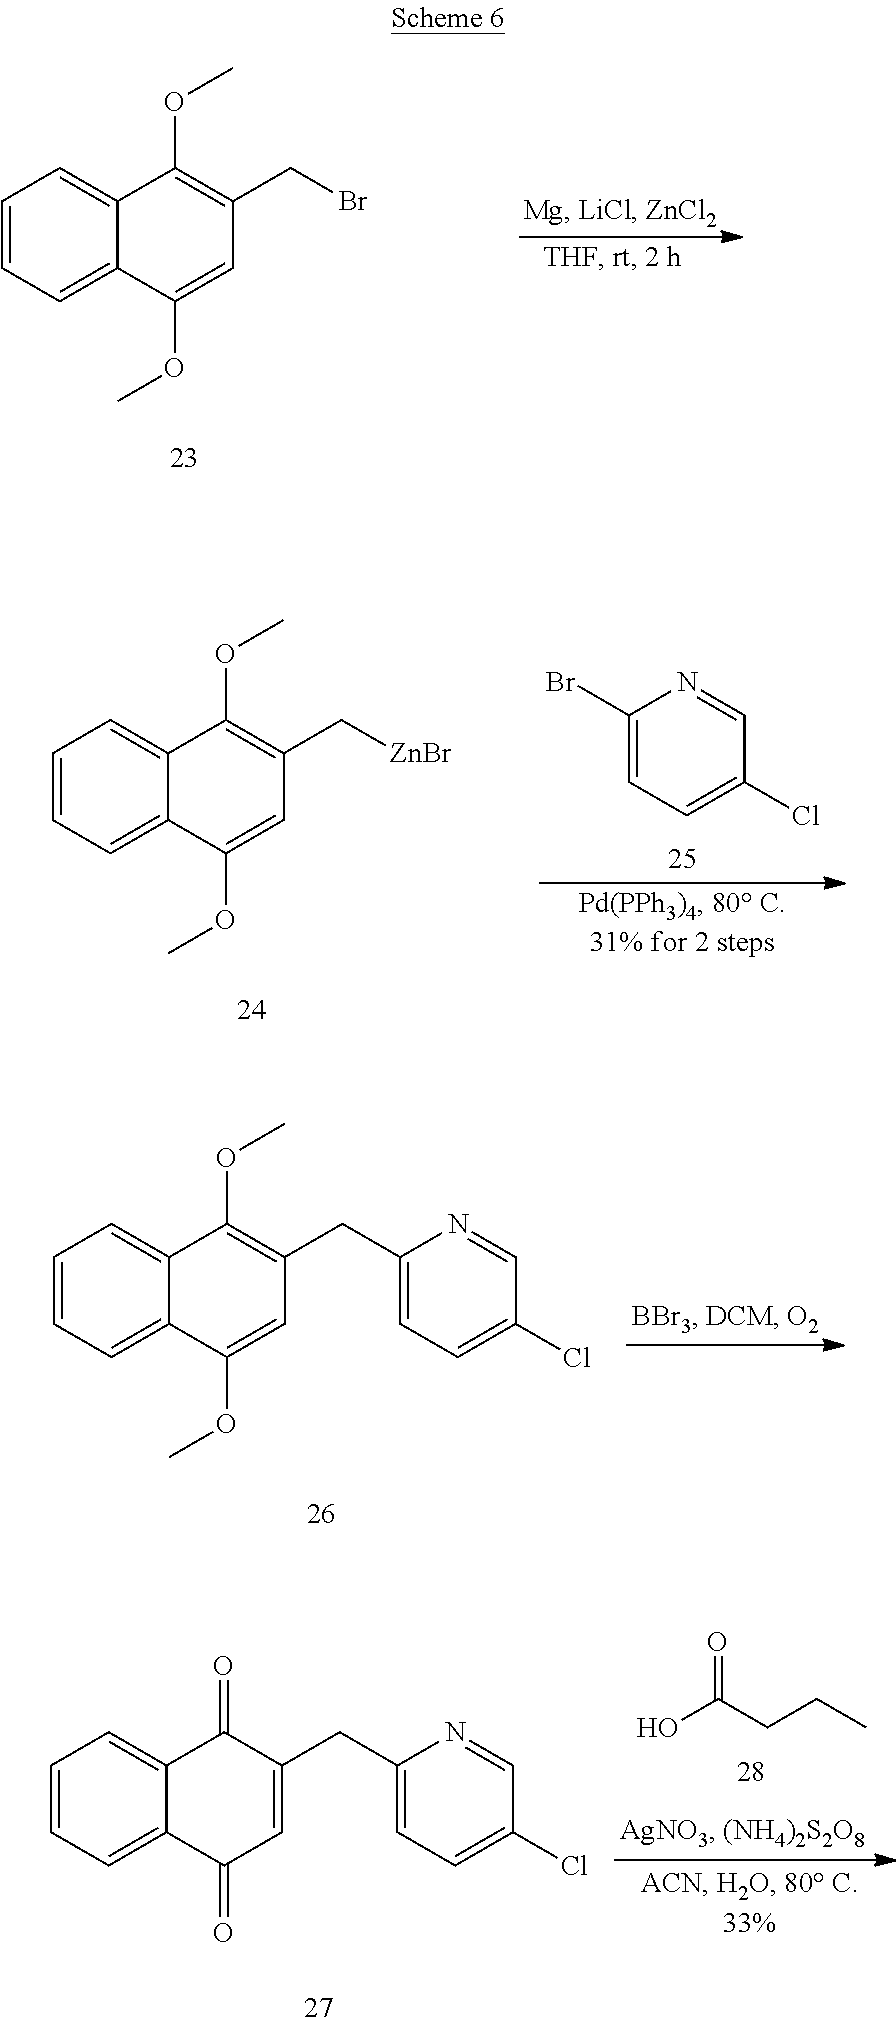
C1=CC=C2C(=C1)C(OC)=C(CBr)C=C2OC.C1=CC=C2C(=C1)C(OC)=C(C[ZnBr])C=C2OC.C1(Br)=CC=C(Cl)C=N1.C1=CC=C2C(=C1)C(OC)=C(CC1=CC=C(Cl)C=N1)C=C2OC.C1=CC=C2C(=C1)C(=O)C(CC1=CC=C(Cl)C=N1)=CC2=O.OC(CCC)=O
